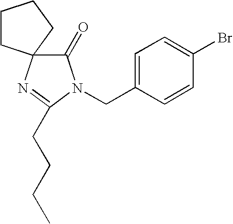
C1(=O)N(CC2=CC=C(Br)C=C2)C(CCCC)=NC12CCCC2
